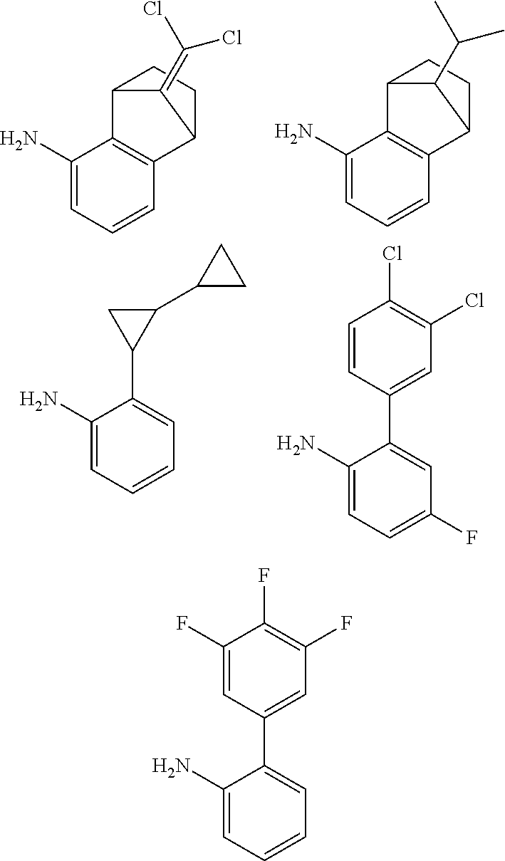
NC1=CC=CC2=C1C1CCC2C1=C(Cl)Cl.NC1=CC=CC2=C1C1CCC2C1C(C)C.NC1=CC=CC=C1C1C(C2CC2)C1.NC1=CC=C(F)C=C1C1=CC(Cl)=C(Cl)C=C1.NC1=CC=CC=C1C1=CC(F)=C(F)C(F)=C1
